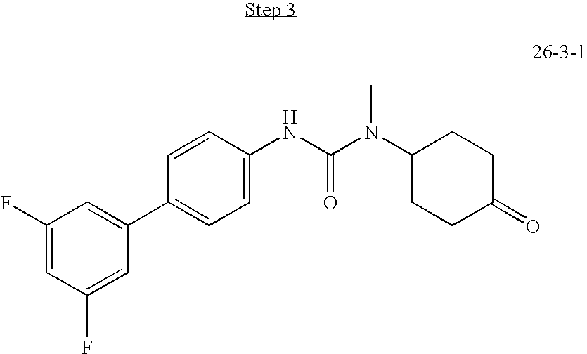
C1(F)=CC(F)=CC(C2=CC=C(NC(=O)N(C3CCC(=O)CC3)C)C=C2)=C1
